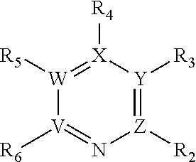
[V]1([R6])=N[Z]([R2])=[Y]([R3])[X]([R4])=[W]1[R5]
